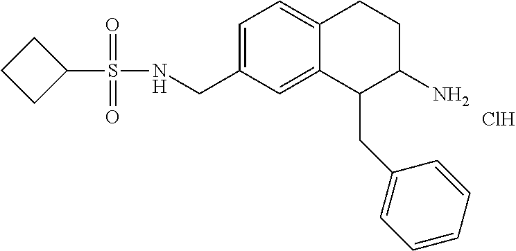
C1=C(CNS(=O)(=O)C2CCC2)C=C2C(=C1)CCC(N)C2CC1=CC=CC=C1.Cl
